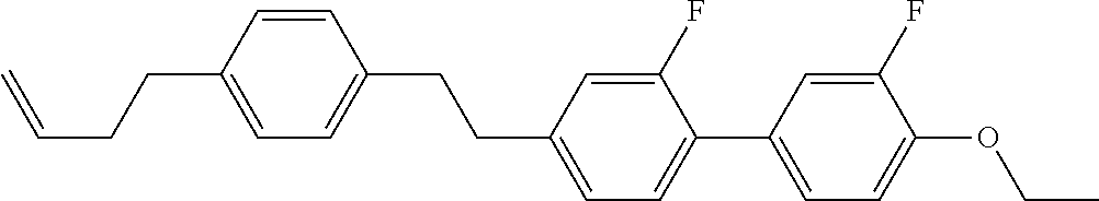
C1=CC(CCC=C)=CC=C1CCC1=CC=C(C2=CC=C(OCC)C(F)=C2)C(F)=C1
